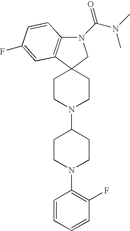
N1(C(N(C)C)=O)C2=C(C3(C1)CCN(C1CCN(C4=C(F)C=CC=C4)CC1)CC3)C=C(F)C=C2
